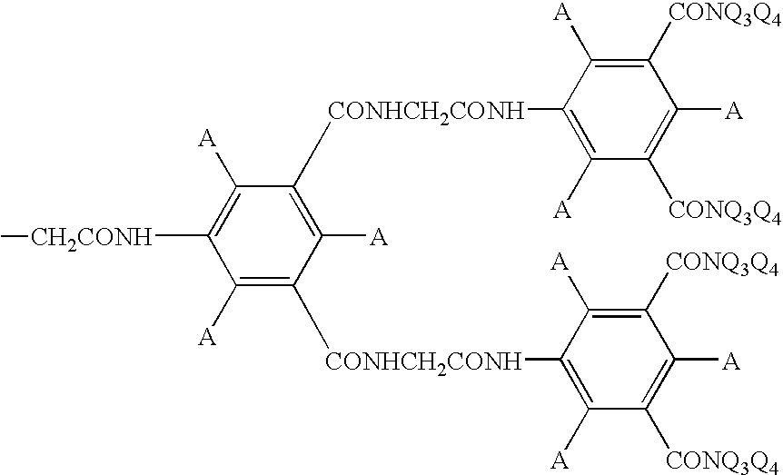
C1([A])=C([CH2CONH]C)C([A])=C([CONHCH2CONH]C2=C([A])C([CONQ3Q4])=C([A])C([CONQ3Q4])=C2[A])C([A])=C1[CONHCH2CONH]C1=C([A])C([CONQ3Q4])=C([A])C([CONQ3Q4])=C1[A]
